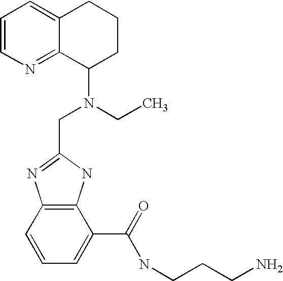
C1=CN=C2C(=C1)CCCC2N(CC1=NC2=C(N1)C(C(NCCCN)=O)=CC=C2)CC
